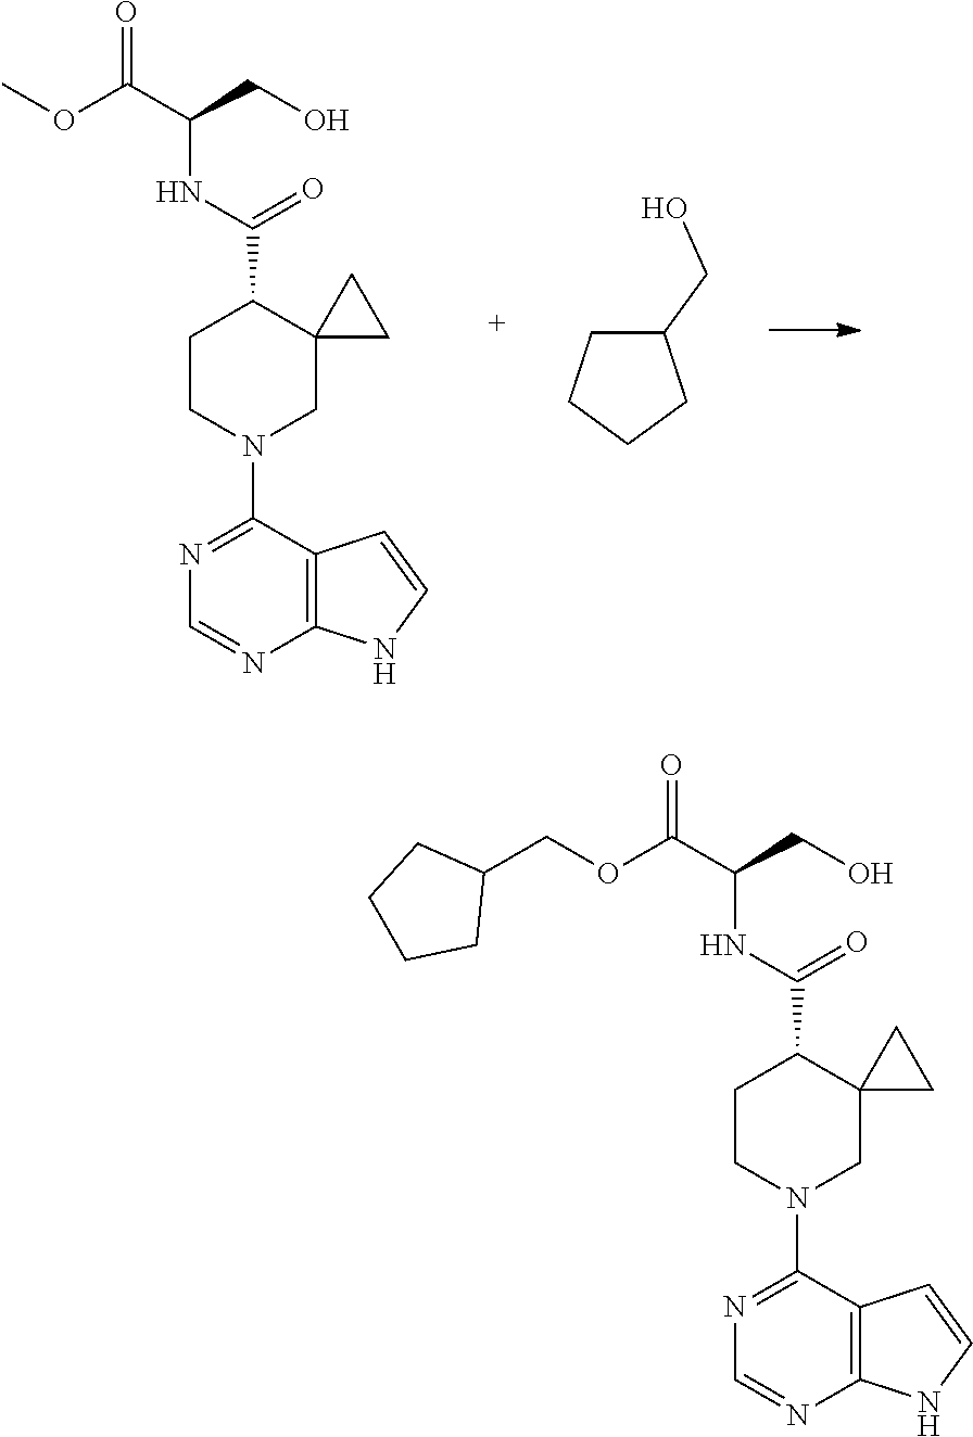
COC(C(CO)NC(=O)C1CCN(C2=NC=NC3=C2C=CN3)CC12CC2)=O.C1(CO)CCCC1.C(OC(C(CO)NC(=O)C1CCN(C2=NC=NC3=C2C=CN3)CC12CC2)=O)C1CCCC1
